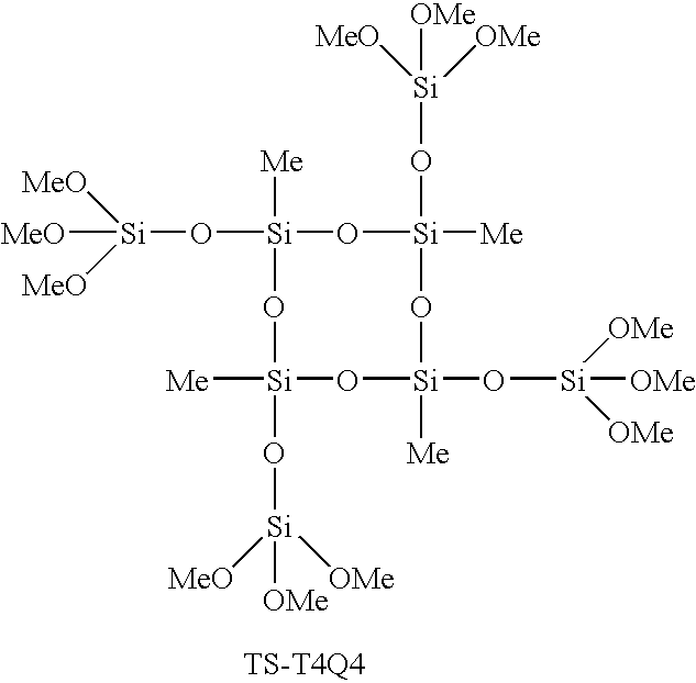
[MeO][Si](O[Si]1([Me])O[Si]([Me])(O[Si]([OMe])([MeO])[OMe])O[Si]([Me])(O[Si]([OMe])([OMe])[OMe])O[Si]([Me])(O[Si]([OMe])([OMe])[MeO])O1)([MeO])[MeO]
